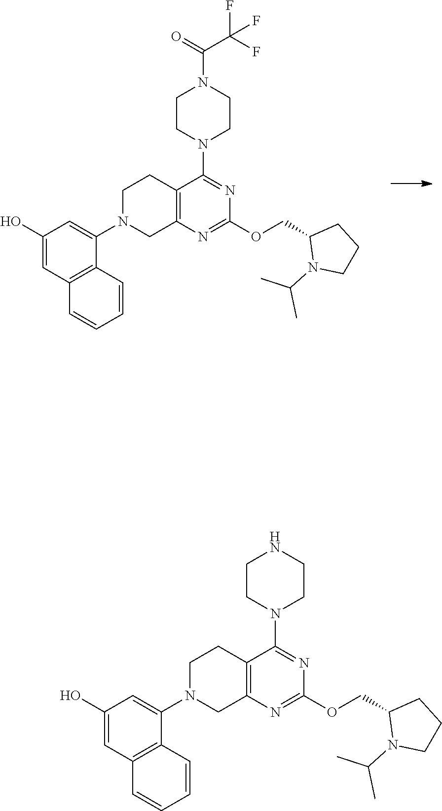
C1(N2CCC3=C(N=C(OCC4N(C(C)C)CCC4)N=C3N3CCNCC3)C2)=CC(O)=CC2=C1C=CC=C2.C1(N2CCC3=C(N=C(OCC4N(C(C)C)CCC4)N=C3N3CCN(C(=O)C(F)(F)F)CC3)C2)=CC(O)=CC2=C1C=CC=C2
